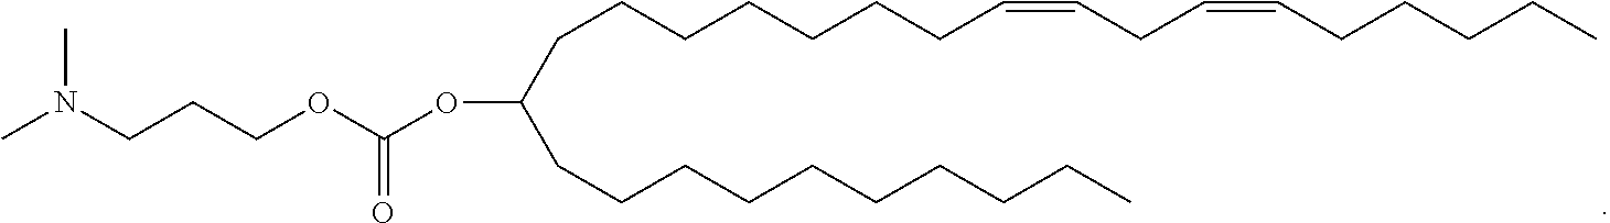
CN(CCCOC(OC(CCCCCCCCCC)CCCCCCCC=CCC=CCCCCC)=O)C
